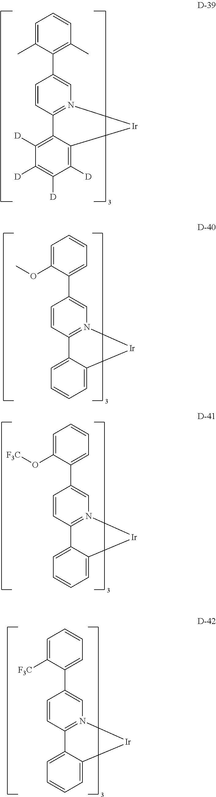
C1(C2=C(C)C=CC=C2C)=CN2=C(C=C1)C1=C([D])C([D])=C([D])C([D])=C1[Ir]2.C1(C2=CC=CC=C2OC)=CN2=C(C=C1)C1=CC=CC=C1[Ir]2.C1(C2=CC=CC=C2O[F3C])=CN2=C(C=C1)C1=CC=CC=C1[Ir]2.C1(C2=CC=CC=C2[F3C])=CN2=C(C=C1)C1=CC=CC=C1[Ir]2
